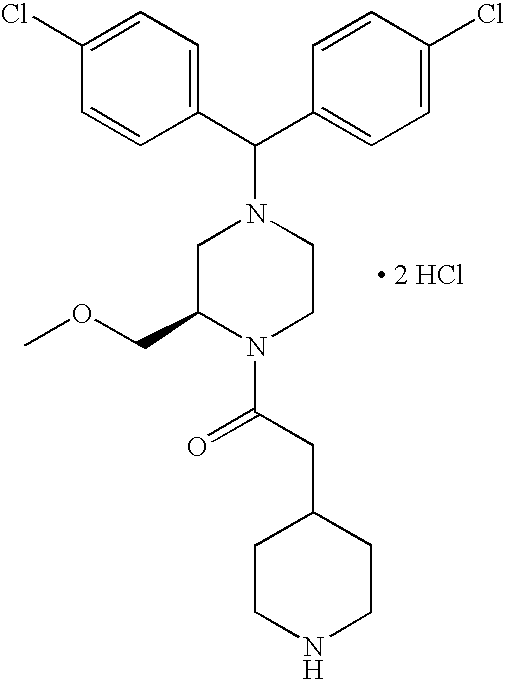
C1=C(Cl)C=CC(C(C2=CC=C(Cl)C=C2)N2CC(COC)N(C(CC3CCNCC3)=O)CC2)=C1.[ 2 HCl]
